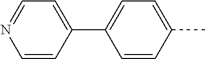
C1=NC=CC(C2=CC=C(C)C=C2)=C1
